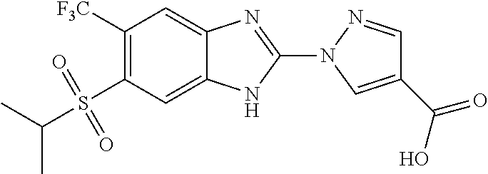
C1=C2C(=CC([F3C])=C1S(=O)(=O)C(C)C)N=C(N1C=C(C(O)=O)C=N1)N2
